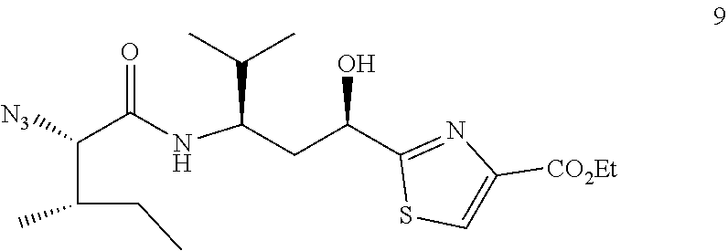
C(C(C1=NC([CO2Et])=CS1)O)C(NC(C(C(C)CC)[N3])=O)C(C)C
